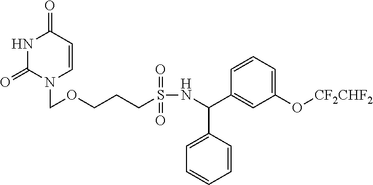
N1C(=O)N(COCCCS(NC(C2=CC(O[CF2CHF2])=CC=C2)C2=CC=CC=C2)(=O)=O)C=CC1=O
